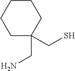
C1C(CN)(CS)CCCC1
